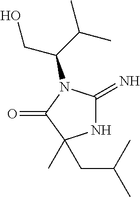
N1C(=N)N(C(C(C)C)CO)C(=O)C1(C)CC(C)C
